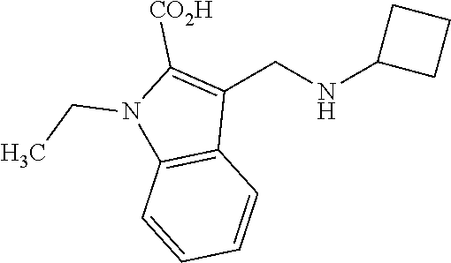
N1(CC)C2=C(C(CNC3CCC3)=C1[CO2H])C=CC=C2
